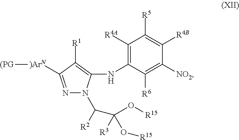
C1([R4A])=C(NC2=C([R1])C([)ArN][(PG])=NN2C(C([R3])(O[R15])O[R15])[R2])C([R6])=C([NO2])C([R4B])=C1[R5]
